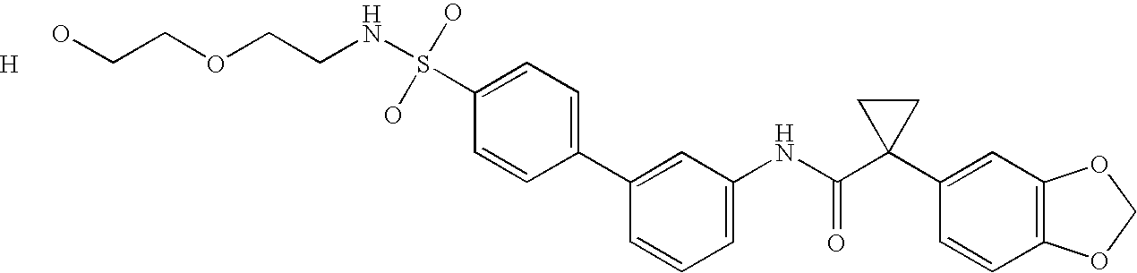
C1(C2=CC=C(S(O)(O)NCCOCCO)C=C2)=CC(NC(C2(C3=CC4=C(C=C3)OCO4)CC2)=O)=CC=C1.[H]
